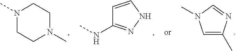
N1(C)CCN(C)CC1.C1=CNN=C1NC.N1(C)C=C(C)N=C1
